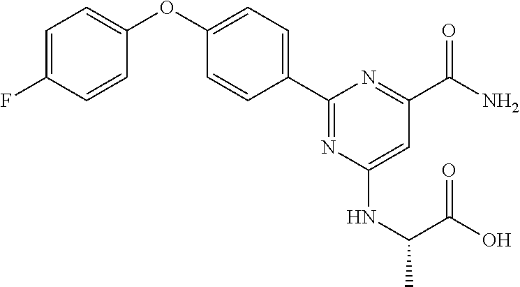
C1=C(F)C=CC(OC2=CC=C(C3=NC(NC(C)C(O)=O)=CC(C(N)=O)=N3)C=C2)=C1
